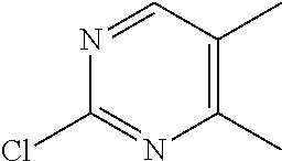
C1(C)=C(C)C=NC(Cl)=N1
